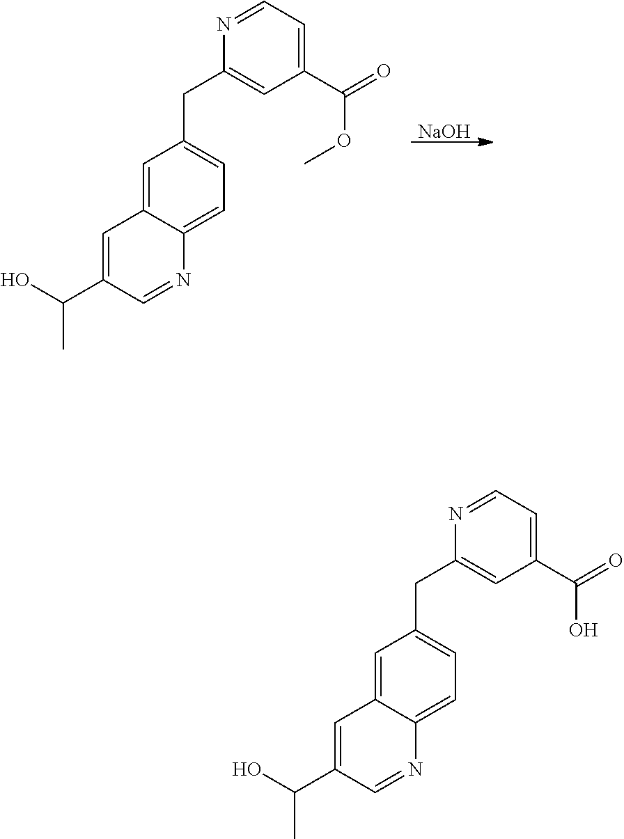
[NaOH].C1(C(=O)OC)=CC=NC(CC2=CC=C3C(=C2)C=C(C(O)C)C=N3)=C1.C1(C(=O)O)=CC=NC(CC2=CC=C3C(=C2)C=C(C(O)C)C=N3)=C1
